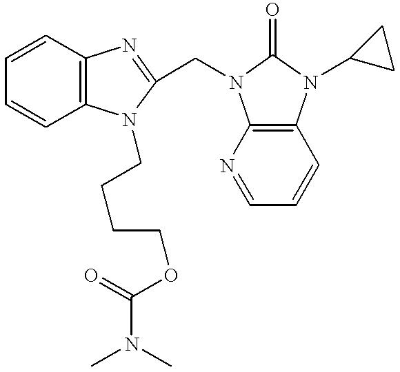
C1=CC2=C(C=C1)N(CCCCOC(N(C)C)=O)C(CN1C3=C(C=CC=N3)N(C3CC3)C1=O)=N2
